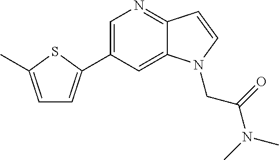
C1=C(C2=CC=C(C)S2)C=C2C(=N1)C=CN2CC(N(C)C)=O
